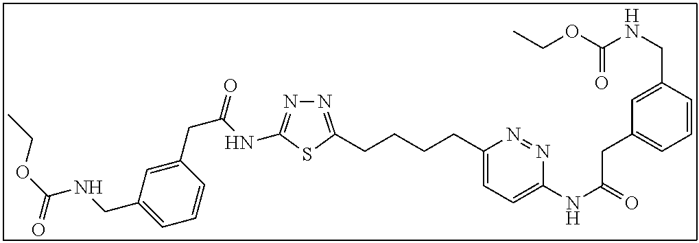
N1=C(CCCCC2=CC=C(NC(=O)CC3=CC=CC(CNC(OCC)=O)=C3)N=N2)SC(NC(CC2=CC(CNC(OCC)=O)=CC=C2)=O)=N1
